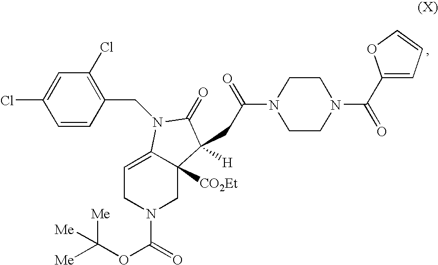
C(N1C2=CCN(C(=O)OC([Me])([Me])[Me])CC2([CO2Et])C(CC(=O)N2CCN(C(=O)C3=CC=CO3)CC2)([H])C1=O)C1=C(Cl)C=C(Cl)C=C1
